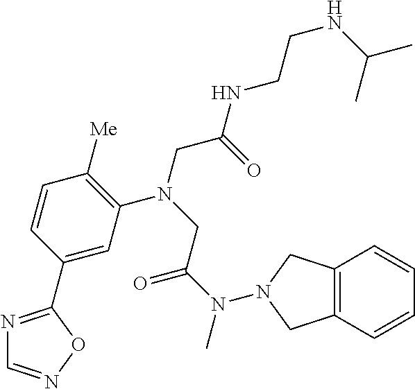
C1=C(C2=NC=NO2)C=CC([Me])=C1N(CC(NCCNC(C)C)=O)CC(N(C)N1CC2=C(C=CC=C2)C1)=O
